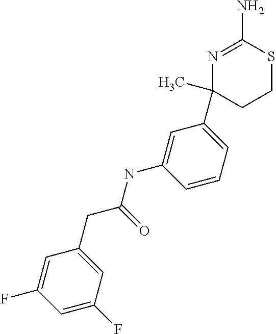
N1=C(N)SCCC1(C)C1=CC=CC(NC(=O)CC2=CC(F)=CC(F)=C2)=C1
